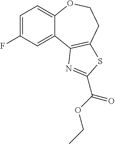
C1=C(F)C=C2C(=C1)OCCC1=C2N=C(C(OCC)=O)S1
